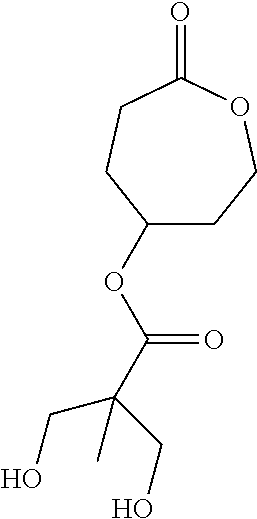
C1(=O)CCC(OC(=O)C(CO)(CO)C)CCO1
